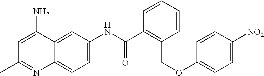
CC1=NC2=CC=C(NC(C3=C(COC4=CC=C([NO2])C=C4)C=CC=C3)=O)C=C2C(N)=C1
